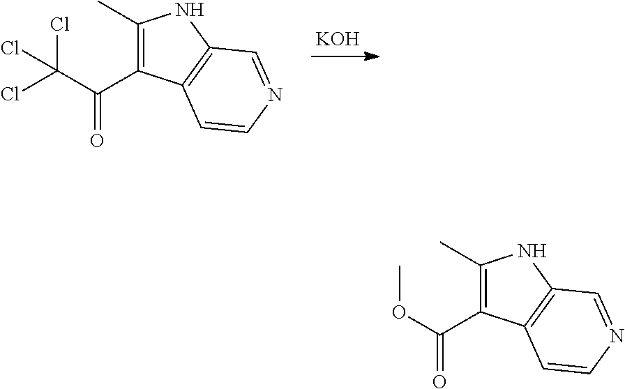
C1(C)=C(C(C(Cl)(Cl)Cl)=O)C2=C(N1)C=NC=C2.[KOH].C1(C)=C(C(OC)=O)C2=C(N1)C=NC=C2
